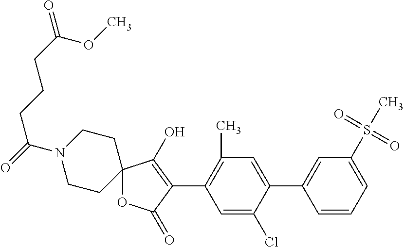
C12(OC(=O)C(C3=C(C)C=C(C4=CC(S(C)(=O)=O)=CC=C4)C(Cl)=C3)=C1O)CCN(C(=O)CCCC(=O)OC)CC2
